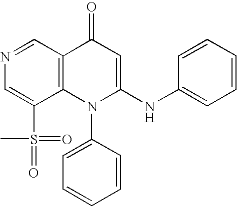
N1=CC2=C(C(S(=O)(=O)C)=C1)N(C1=CC=CC=C1)C(NC1=CC=CC=C1)=CC2=O
